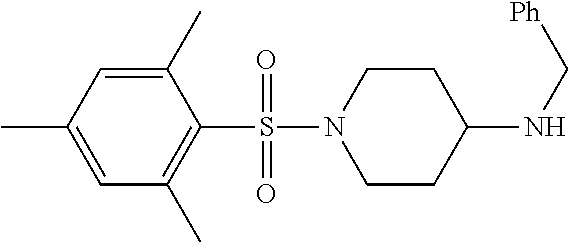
N1(S(C2=C(C)C=C(C)C=C2C)(=O)=O)CCC(NC[Ph])CC1
